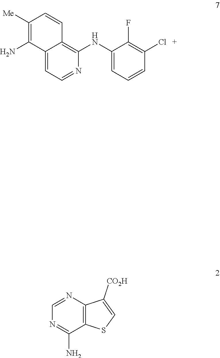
C1([Me])=C(N)C2=CC=NC(NC3=CC=CC(Cl)=C3F)=C2C=C1.C1=NC2=C(C(N)=N1)SC=C2[CO2H]
